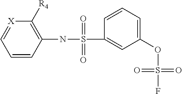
C1=CC(NS(C2=CC(OS(F)(=O)=O)=CC=C2)(=O)=O)=C([R4])[X]=C1
